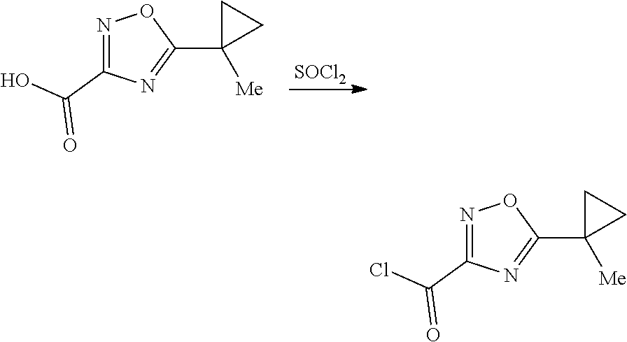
N1=C(C(O)=O)N=C(C2([Me])CC2)O1.[SOCl2].N1=C(C(Cl)=O)N=C(C2([Me])CC2)O1
